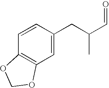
C1=C(CC(C)C=O)C=CC2=C1OCO2
